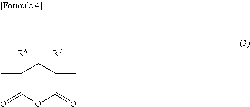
CC1([R6])C(=O)OC(=O)C(C)([R7])C1
